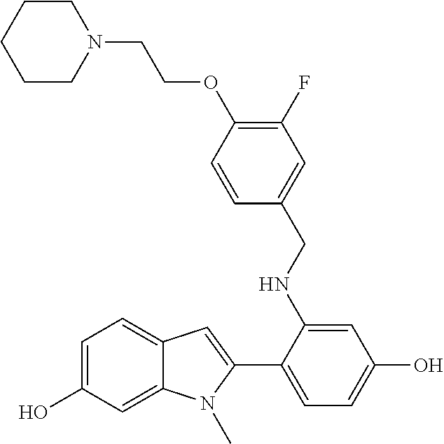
C1=C(O)C=C2C(=C1)C=C(C1=CC=C(O)C=C1NCC1=CC(F)=C(OCCN3CCCCC3)C=C1)N2C
